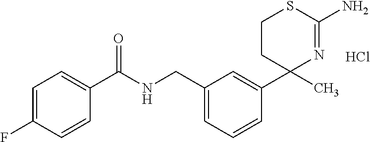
C(C1=CC=C(F)C=C1)(NCC1=CC=CC(C2(C)N=C(N)SCC2)=C1)=O.Cl
